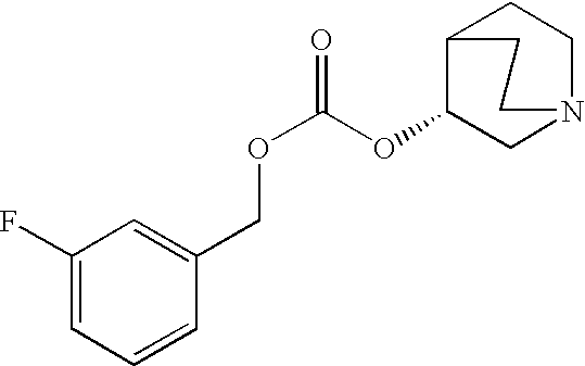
C1(OC(OCC2=CC(F)=CC=C2)=O)CN2CCC1CC2
